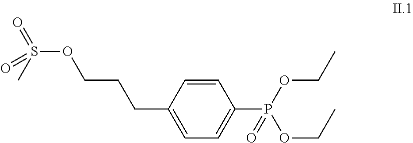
C1=CC(CCCOS(=O)(C)=O)=CC=C1P(OCC)(OCC)=O
